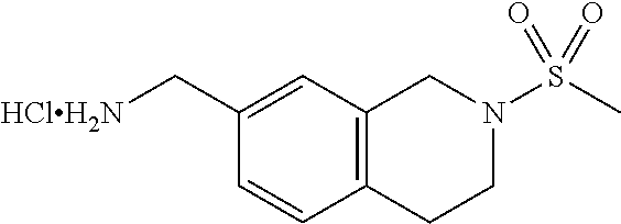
C12=C(C=C(C[HClH2N])C=C1)CN(S(C)(=O)=O)CC2
